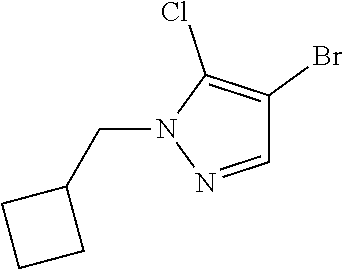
C1=NN(CC2CCC2)C(Cl)=C1Br
